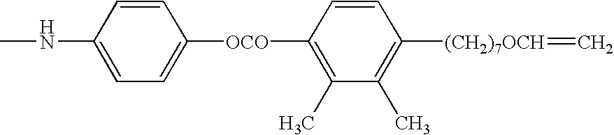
CNC1=CC=C([OCO]C2=C(C)C(C)=C([(CH2)7OCH]=C)C=C2)C=C1
